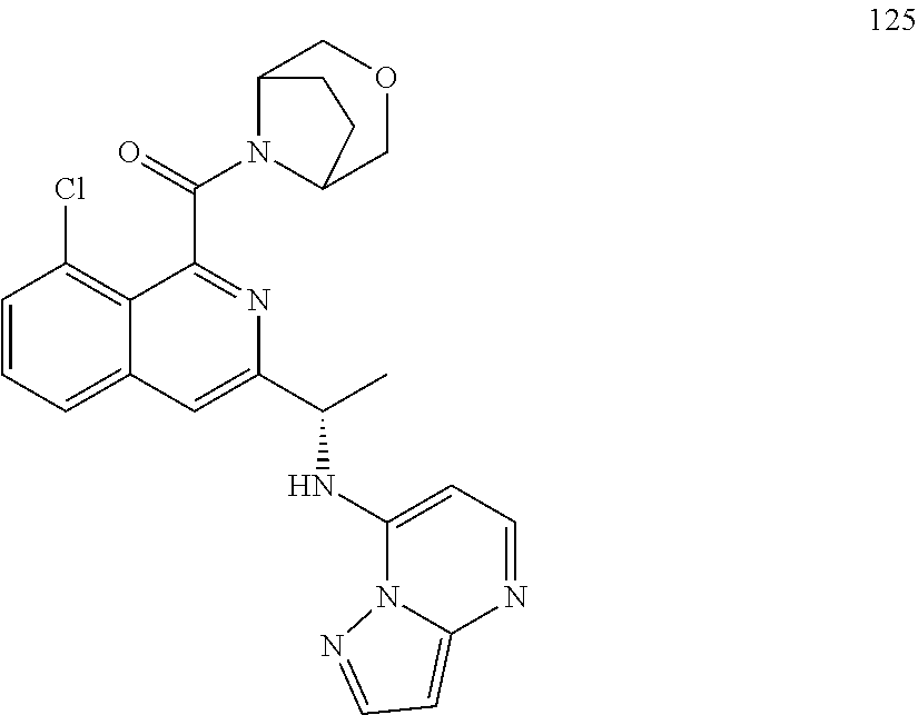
C1=CC=C2C(=C1Cl)C(C(N1C3COCC1CC3)=O)=NC(C(C)NC1=CC=NC3=CC=NN13)=C2
